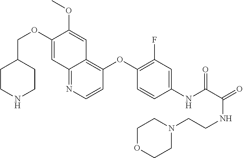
C(OC1=CC2=NC=CC(OC3=C(F)C=C(NC(=O)C(NCCN4CCOCC4)=O)C=C3)=C2C=C1OC)C1CCNCC1
